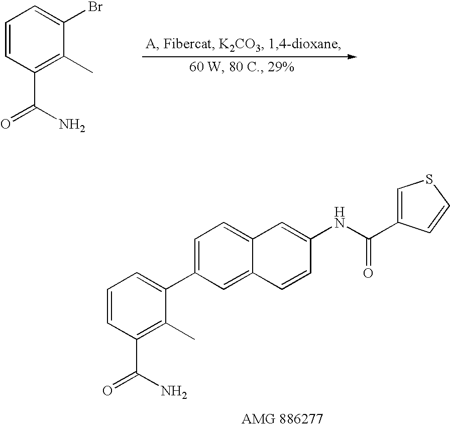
C1=CC(C(=O)N)=C(C)C(Br)=C1.C1=CC(C(=O)N)=C(C)C(C2=CC=C3C(=C2)C=CC(NC(=O)C2=CSC=C2)=C3)=C1
